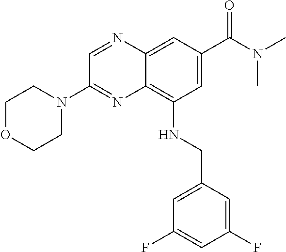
C1(N2CCOCC2)=NC2=C(NCC3=CC(F)=CC(F)=C3)C=C(C(=O)N(C)C)C=C2N=C1
